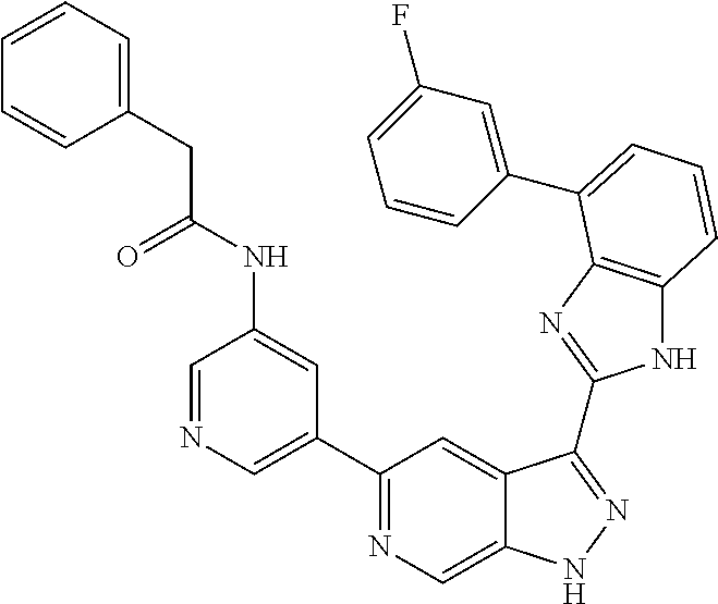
C1=NC=C(C2=NC=C3C(=C2)C(C2=NC4=C(N2)C=CC=C4C2=CC(F)=CC=C2)=NN3)C=C1NC(CC1=CC=CC=C1)=O
